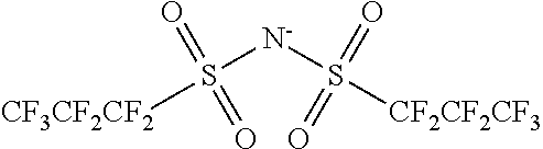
[N-](S(=O)(=O)[CF3CF2CF2])S(=O)(=O)[CF2CF2CF3]
